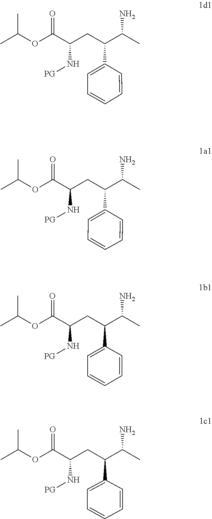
CC(C)OC(C(N[PG])CC(C(C)N)C1=CC=CC=C1)=O.CC(C)OC(C(N[PG])CC(C(C)N)C1=CC=CC=C1)=O.CC(C)OC(C(CC(C1=CC=CC=C1)C(C)N)N[PG])=O.N(C(CC(C1=CC=CC=C1)C(C)N)C(OC(C)C)=O)[PG]
